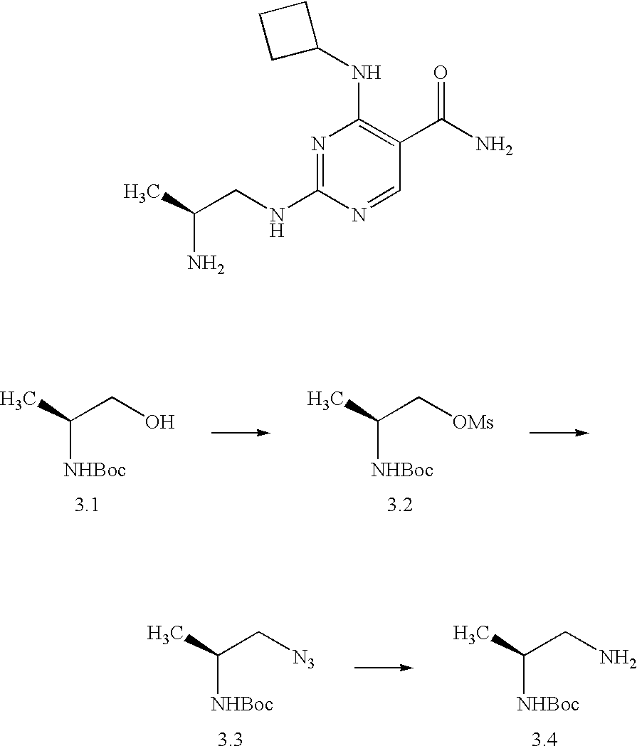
OCC(C)[NHBoc].[OMs]CC(C)[NHBoc].[N3]CC(C)[NHBoc].NCC(C)[NHBoc].N1=C(NCC(C)N)N=CC(C(N)=O)=C1NC1CCC1
